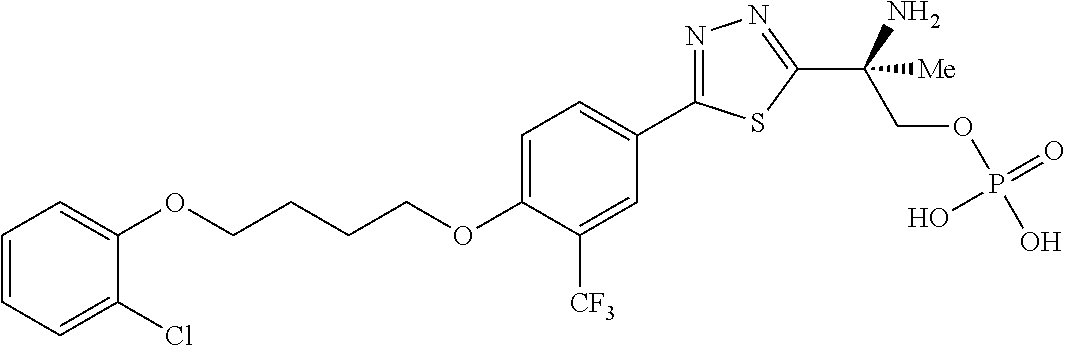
C(OC1=CC=C(C2=NN=C(C(COP(O)(=O)O)(N)[Me])S2)C=C1[CF3])CCCOC1=CC=CC=C1Cl
